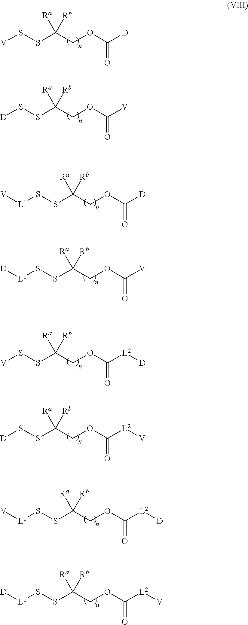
[V]SSC(COC([D])=O)([Ra])[Rb].S(SC(COC([L2][D])=O)([Ra])[Rb])[L1][V].[L1](SSC(COC([D])=O)([Ra])[Rb])[V].S(SC(COC([L2][V])=O)([Ra])[Rb])[D].[D]SSC(COC([V])=O)([Ra])[Rb].S(SC(COC([L2][V])=O)([Ra])[Rb])[L1][D].[L1](SSC(COC([V])=O)([Ra])[Rb])[D].S(SC(COC([L2][D])=O)([Ra])[Rb])[V]
